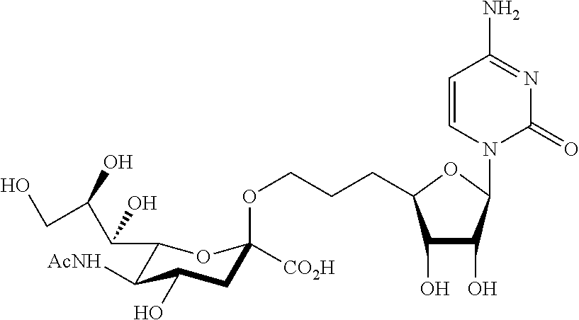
C1(O)C(O)C(N2C(=O)N=C(N)C=C2)OC1CCCOC1([CO2H])CC(O)C([AcNH])C(C(O)C(O)CO)O1
